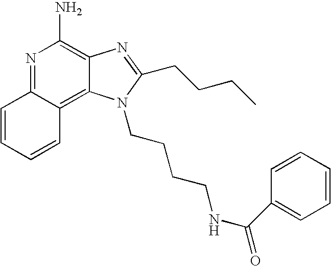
N1=C2C(=C3C(=C1N)N=C(CCCC)N3CCCCNC(C1=CC=CC=C1)=O)C=CC=C2
